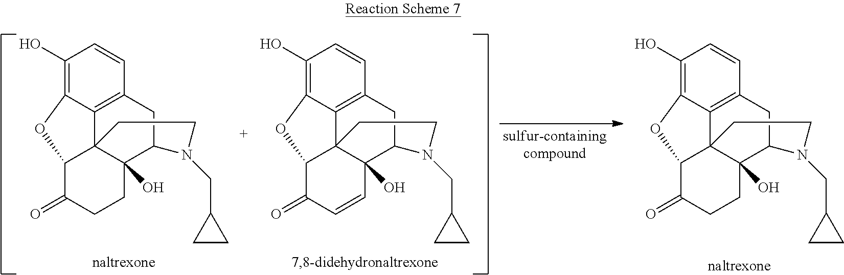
C1(O)=C2C3=C(C=C1)CC1C4(O)C3(C(C(=O)CC4)O2)CCN1CC1CC1.C1(O)=C2C3=C(C=C1)CC1C4(O)C3(C(C(=O)C=C4)O2)CCN1CC1CC1.C1(O)=C2C3=C(C=C1)CC1C4(O)C3(C(C(=O)CC4)O2)CCN1CC1CC1
